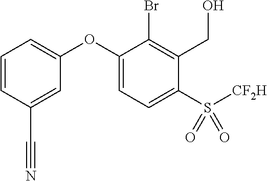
C1=CC(C#N)=CC(OC2=CC=C(S([CF2H])(=O)=O)C(CO)=C2Br)=C1
